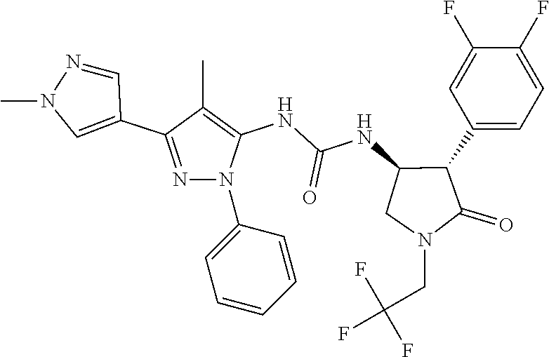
N1=C(C2=CN(C)N=C2)C(C)=C(NC(NC2CN(CC(F)(F)F)C(=O)C2C2=CC=C(F)C(F)=C2)=O)N1C1=CC=CC=C1
